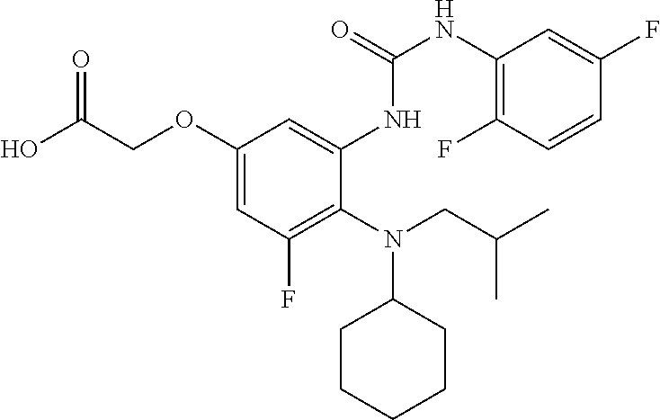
C1(OCC(O)=O)=CC(F)=C(N(CC(C)C)C2CCCCC2)C(NC(NC2=C(F)C=CC(F)=C2)=O)=C1
